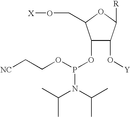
[X]OCC1OC([R])C(O[Y])C1OP(N(C(C)C)C(C)C)OCC[NC]
